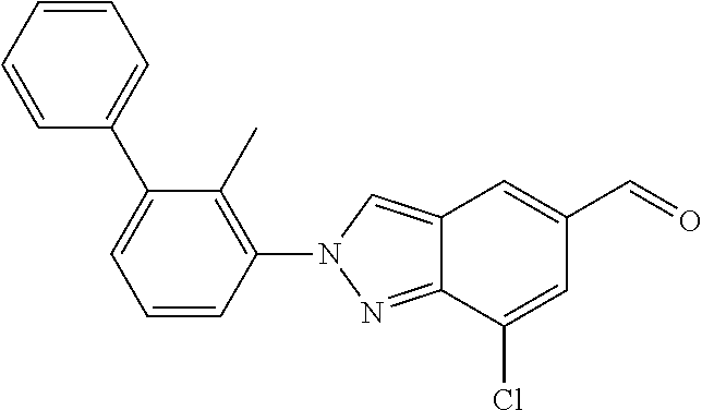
N1(C2=C(C)C(C3=CC=CC=C3)=CC=C2)N=C2C(Cl)=CC(C=O)=CC2=C1
